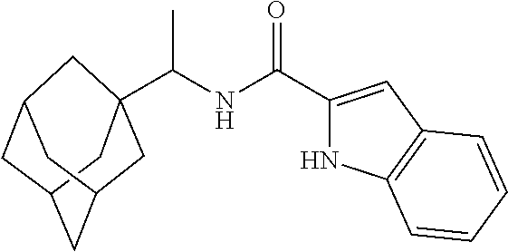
C12CC3(C(NC(C4=CC5=C(N4)C=CC=C5)=O)C)CC(C1)CC(C2)C3
